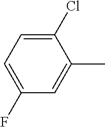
C1(F)=CC=C(Cl)C(C)=C1
